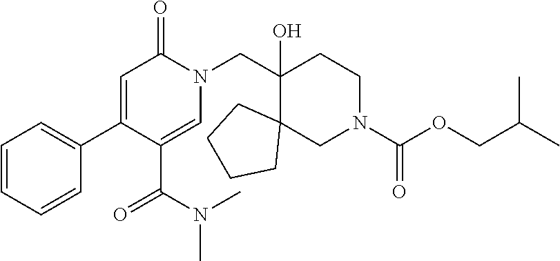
C1=CC=CC(C2=CC(=O)N(CC3(O)CCN(C(OCC(C)C)=O)CC34CCCC4)C=C2C(N(C)C)=O)=C1
